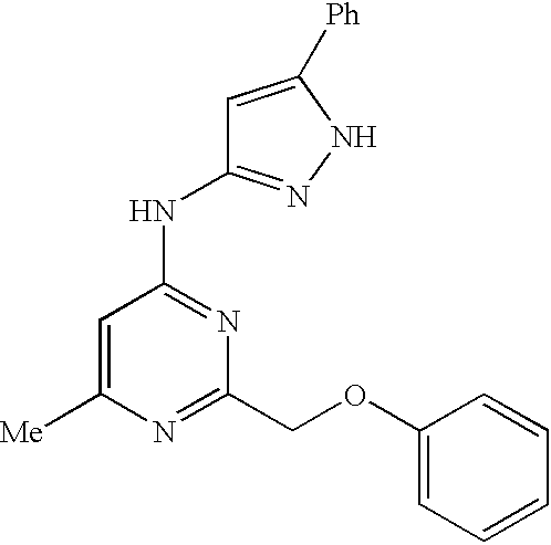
[Me]C1=CC(NC2=NNC([Ph])=C2)=NC(COC2=CC=CC=C2)=N1
